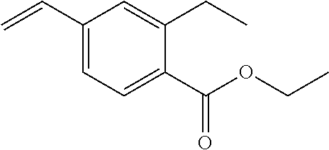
C1(C=C)=CC=C(C(OCC)=O)C(CC)=C1
